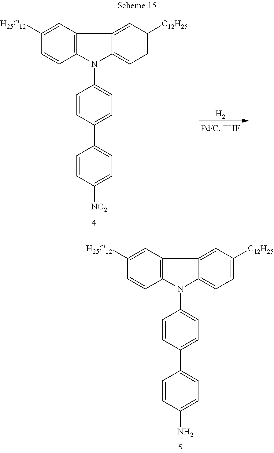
C1=C([H25C12])C=CC2=C1C1=CC([C12H25])=CC=C1N2C1=CC=C(C2=CC=C(N)C=C2)C=C1.[H2].C1=C([H25C12])C=CC2=C1C1=CC([C12H25])=CC=C1N2C1=CC=C(C2=CC=C([NO2])C=C2)C=C1
